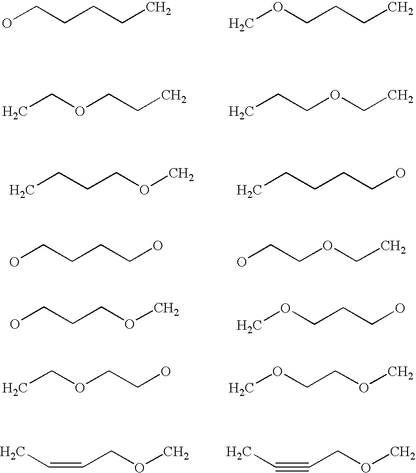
OCCCCC.COCCCC.CCOCCC.CCCOCC.CCCCOC.CCCCCO.OCCCCO.OCCOCC.OCCCOC.COCCCO.CCOCCO.COCCOC.C(=CCOC)C.C(#CCOC)C
